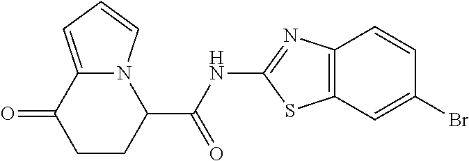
N12C(=CC=C1)C(=O)CCC2C(NC1=NC2=C(S1)C=C(Br)C=C2)=O
